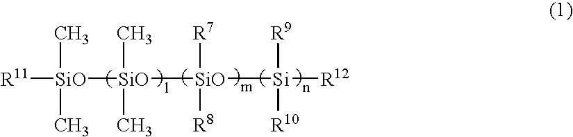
[SiO]([SiO]([SiO]([Si]([R12])([R9])[R10])([R7])[R8])(C)C)(C)(C)[R11]
